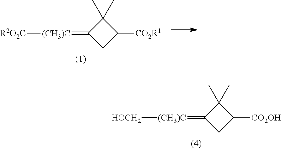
C1(=[(CH3)C][R2O2C])CC([CO2R1])C1(C)C.C1(=[(CH3)C][HOCH2])CC([CO2OH])C1(C)C
